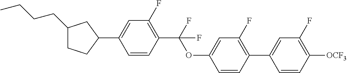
C1(CCCC)CCC(C2=CC(F)=C(C(OC3=CC(F)=C(C4=CC(F)=C([OCF3])C=C4)C=C3)(F)F)C=C2)C1
